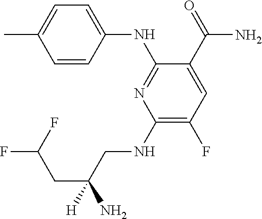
C1=CC(NC2=NC(NCC(CC(F)F)(N)[H])=C(F)C=C2C(=O)N)=CC=C1C
